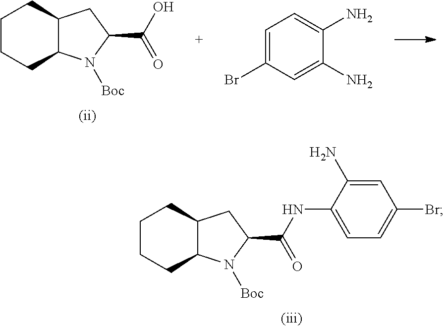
C1CCC2C(C1)CC(C(=O)O)N2[Boc].C1=C(Br)C=C(N)C(N)=C1.C1CCC2C(C1)CC(C(=O)NC1=CC=C(Br)C=C1N)N2[Boc]
